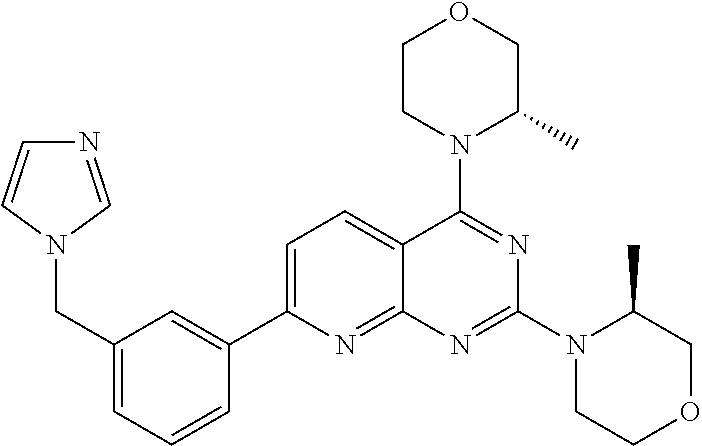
C1(CN2C=CN=C2)=CC=CC(C2=CC=C3C(=N2)N=C(N2CCOCC2C)N=C3N2C(C)COCC2)=C1
